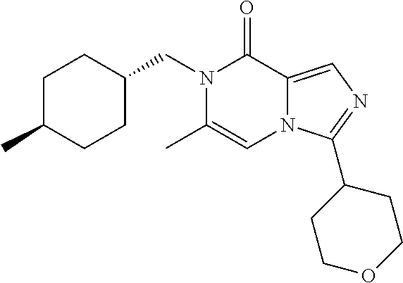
N1(CC2CCC(C)CC2)C(C)=CN2C(=CN=C2C2CCOCC2)C1=O
